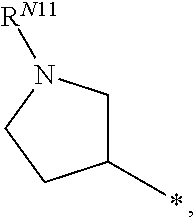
C1(C)CN([RN11])CC1
